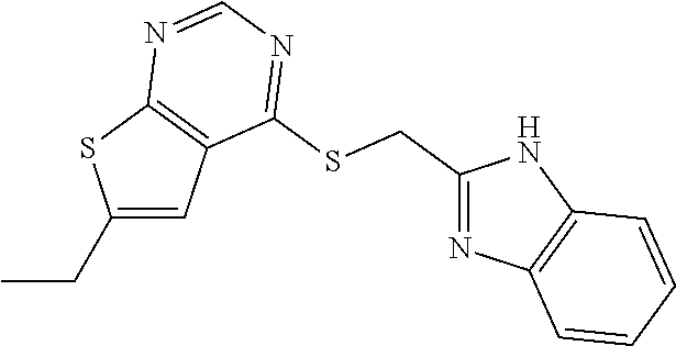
C1(CC)=CC2=C(S1)N=CN=C2SCC1=NC2=C(N1)C=CC=C2
